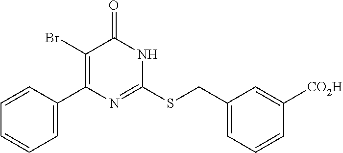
C1=C(C2=C(Br)C(=O)NC(SCC3=CC=CC([CO2H])=C3)=N2)C=CC=C1
